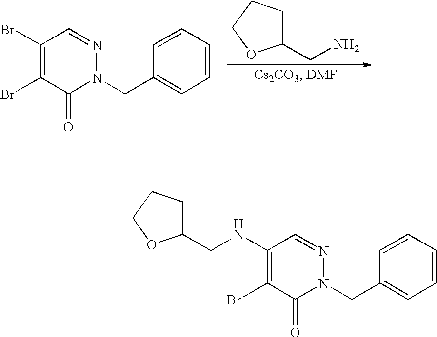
C1=CC=CC(CN2N=CC(Br)=C(Br)C2=O)=C1.C1(CN)CCCO1.C1(CNC2=C(Br)C(=O)N(CC3=CC=CC=C3)N=C2)CCCO1
